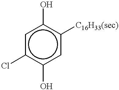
c1c(Cl)c(O)cc([C16H33(sec)])c1O
